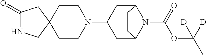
C1(=O)NCC2(C1)CCN(C1CC3N(C(OC(C)([D])[D])=O)C(C1)CC3)CC2
